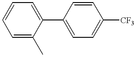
C1(C2=CC=CC=C2C)=CC=C([CF3])C=C1
